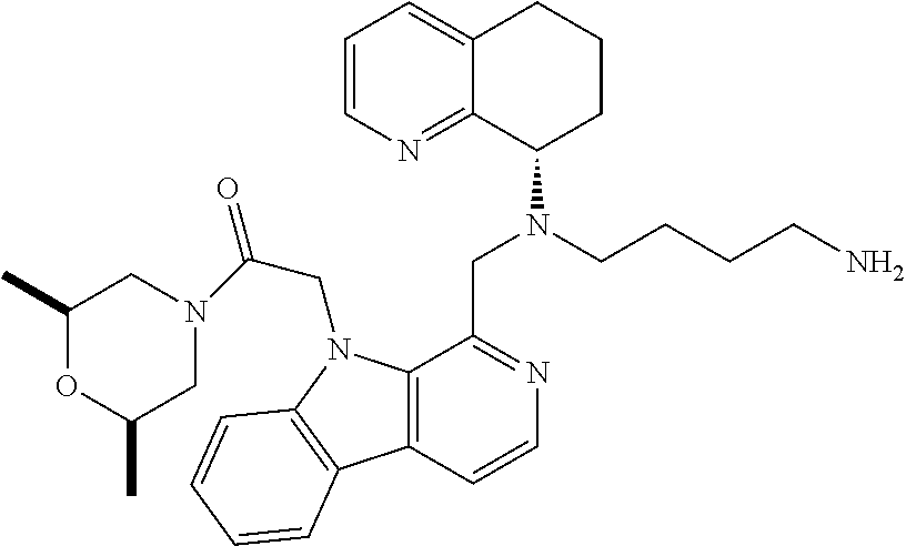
C1=CN=C2C(=C1)CCCC2N(CCCCN)CC1=NC=CC2=C1N(CC(=O)N1CC(C)OC(C)C1)C1=C2C=CC=C1
